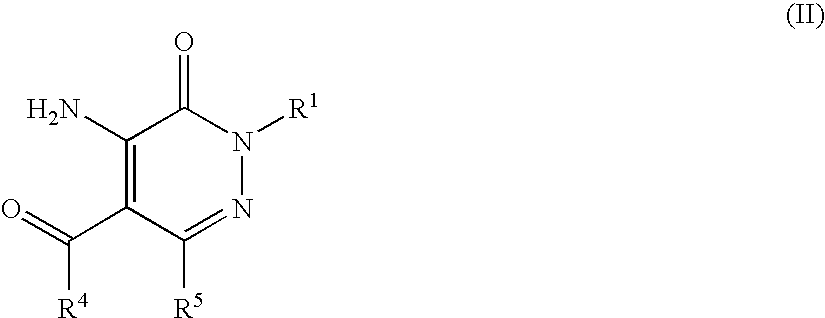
C1(N)=C(C(=O)[R4])C([R5])=NN([R1])C1=O
